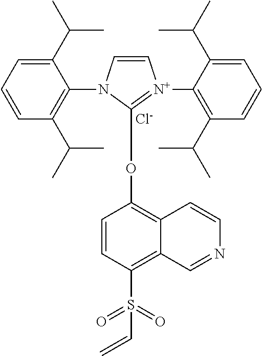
C1(C(C)C)=CC=CC(C(C)C)=C1N1C=C[N+](C2=C(C(C)C)C=CC=C2C(C)C)=C1OC1=C2C(=C(S(C=C)(=O)=O)C=C1)C=NC=C2.[Cl-]
